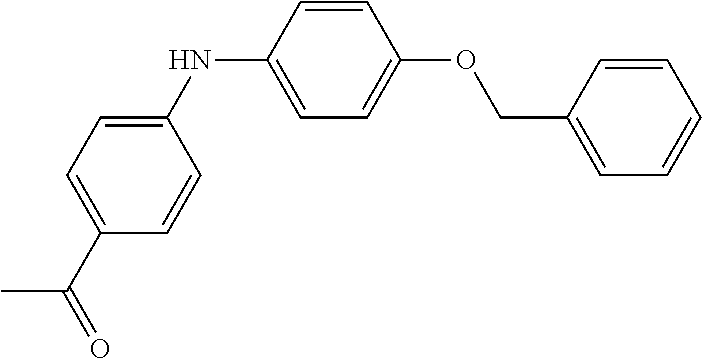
C1(NC2=CC=C(OCC3=CC=CC=C3)C=C2)=CC=C(C(=O)C)C=C1
